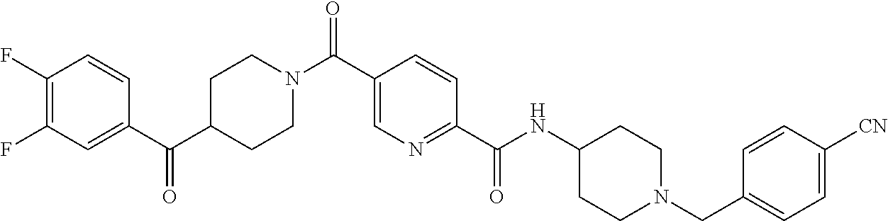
C1C(C(C2=CC(F)=C(F)C=C2)=O)CCN(C(C2=CN=C(C(NC3CCN(CC4=CC=C([CN])C=C4)CC3)=O)C=C2)=O)C1
